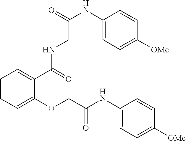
C1=CC=C(OCC(NC2=CC=C([OMe])C=C2)=O)C(C(NCC(NC2=CC=C([OMe])C=C2)=O)=O)=C1
